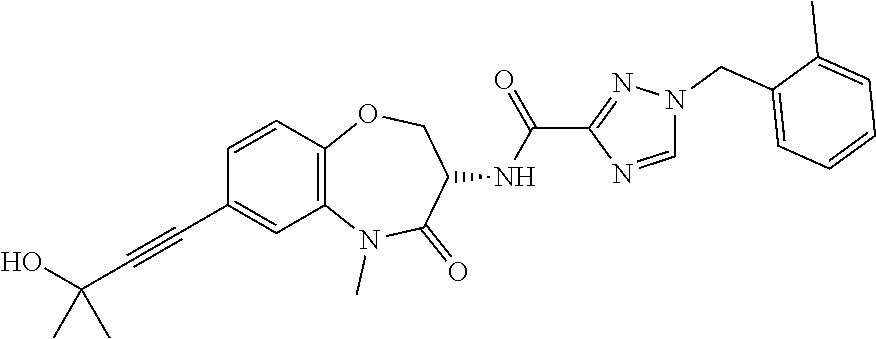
C1=NC(C(NC2C(=O)N(C)C3=C(C=CC(C#CC(C)(O)C)=C3)OC2)=O)=NN1CC1=CC=CC=C1C
